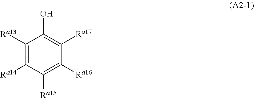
C1([Ra13])=C([Ra14])C([Ra15])=C([Ra16])C([Ra17])=C1O
